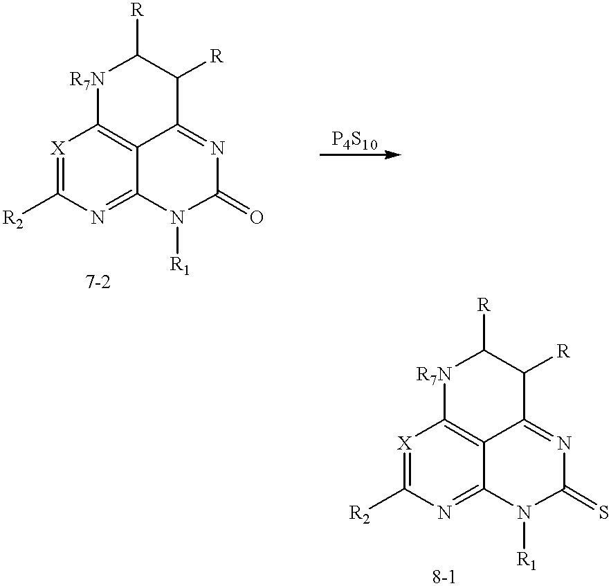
[X]1=C([R2])N=C2C3=C1[R7N]C([R])C([R])C3=NC(=O)N2[R1].[X]1=C([R2])N=C2C3=C1[R7N]C([R])C([R])C3=NC(=S)N2[R1]
